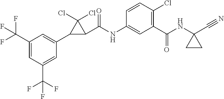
C1=C(C(F)(F)F)C=C(C(F)(F)F)C=C1C1C(C(NC2=CC(C(NC3(C#N)CC3)=O)=C(Cl)C=C2)=O)C1(Cl)Cl
